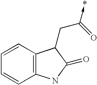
C12=C(C=CC=C1)C(CC(=O)->*)C(=O)N2
